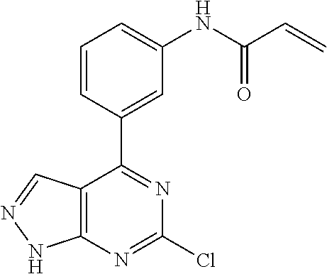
C12=C(C=NN1)C(C1=CC(NC(C=C)=O)=CC=C1)=NC(Cl)=N2
